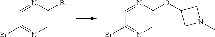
C1=C(Br)N=CC(Br)=N1.O(C1=CN=C(Br)C=N1)C1CN(C)C1
